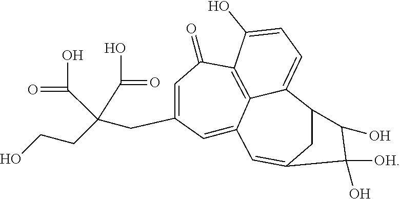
OCCC(CC1=CC(=O)C2=C3C(=C1)C=C1CC(C3=CC=C2O)C(O)C1([OH])O)(C(O)=O)C(O)=O
